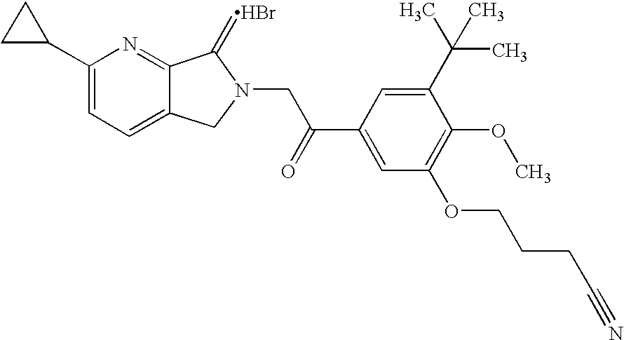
C1(C2=CC=C3C(=N2)C(=Br)N(CC(C2=CC(OCCCC#N)=C(OC)C(C(C)(C)C)=C2)=O)C3)CC1
